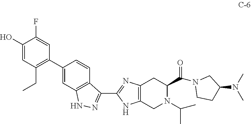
C1(N(C)C)CN(C(C2CC3=C(NC(C4=NNC5=C4C=CC(C4=C(CC)C=C(O)C(F)=C4)=C5)=N3)CN2C(C)C)=O)CC1
